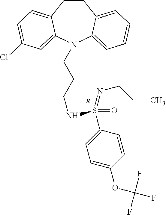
C1CC2=CC=C(Cl)C=C2N(CCCNS(C2=CC=C(OC(F)(F)F)C=C2)(=NCCC)=O)C2=CC=CC=C12.[R]
